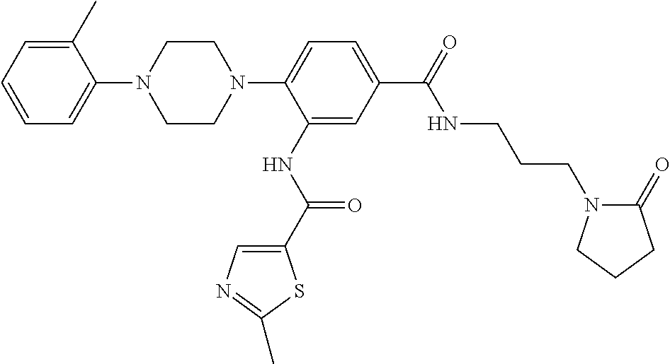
C1=CC=C(C)C(N2CCN(C3=CC=C(C(NCCCN4C(=O)CCC4)=O)C=C3NC(=O)C3=CN=C(C)S3)CC2)=C1
